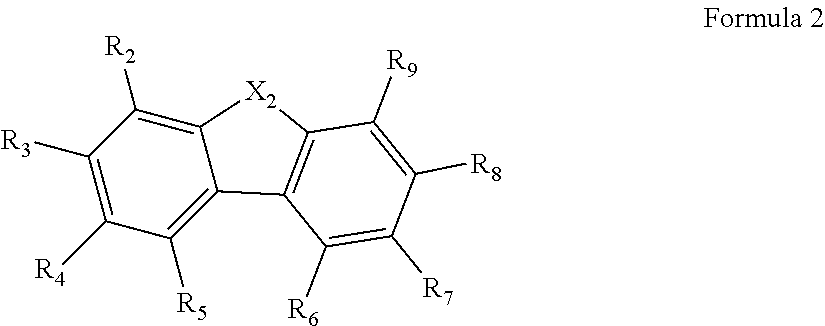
C12=C([R2])C([R3])=C([R4])C([R5])=C1C1=C([X2]2)C([R9])=C([R8])C([R7])=C1[R6]
